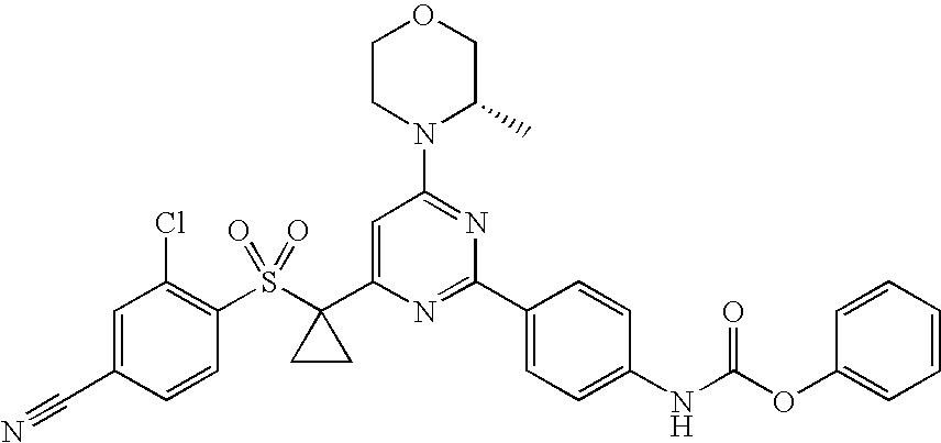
C1CN(C2=NC(C3=CC=C(NC(OC4=CC=CC=C4)=O)C=C3)=NC(C3(S(C4=C(Cl)C=C(C#N)C=C4)(=O)=O)CC3)=C2)C(C)CO1
